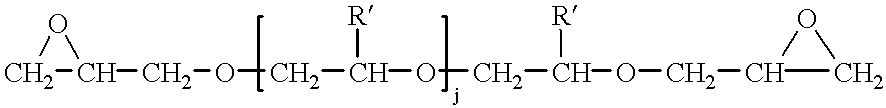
C(OCC(OCC(OCC1CO1)[R])[R])C1CO1
